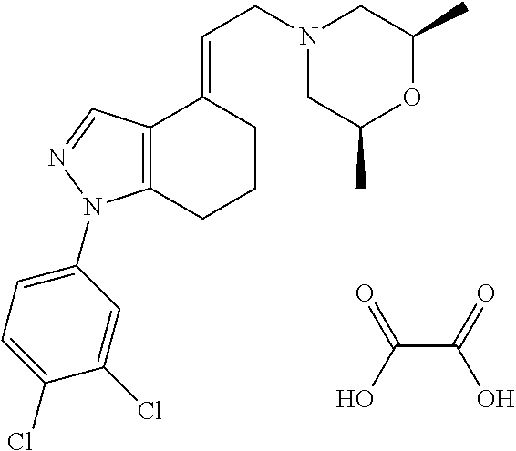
C12=C(CCCC1=CCN1CC(C)OC(C)C1)N(C1=CC=C(Cl)C(Cl)=C1)N=C2.C(C(=O)O)(O)=O
